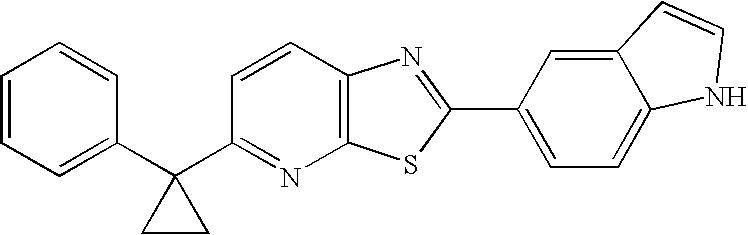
C1=CC=C(C2(C3=NC4=C(C=C3)N=C(C3=CC=C5C(=C3)C=CN5)S4)CC2)C=C1
